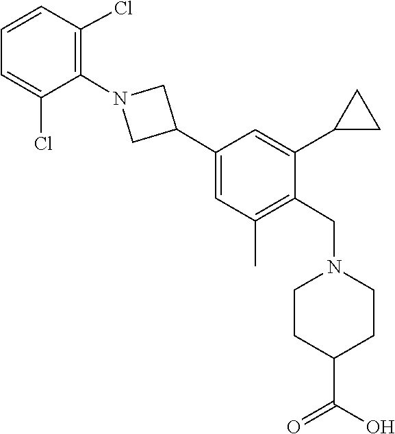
C1=C(C2CN(C3=C(Cl)C=CC=C3Cl)C2)C=C(C2CC2)C(CN2CCC(C(=O)O)CC2)=C1C
